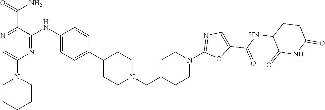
C1CN(C2=CN=C(C(=O)N)C(NC3=CC=C(C4CCN(CC5CCN(C6=NC=C(C(NC7C(=O)NC(=O)CC7)=O)O6)CC5)CC4)C=C3)=N2)CCC1
